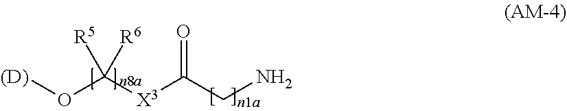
O(C([X3]C(CN)=O)([R6])[R5])[(D)]
